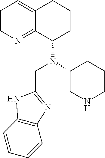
C1=CN=C2C(=C1)CCCC2N(C1CNCCC1)CC1=NC2=C(C=CC=C2)N1
